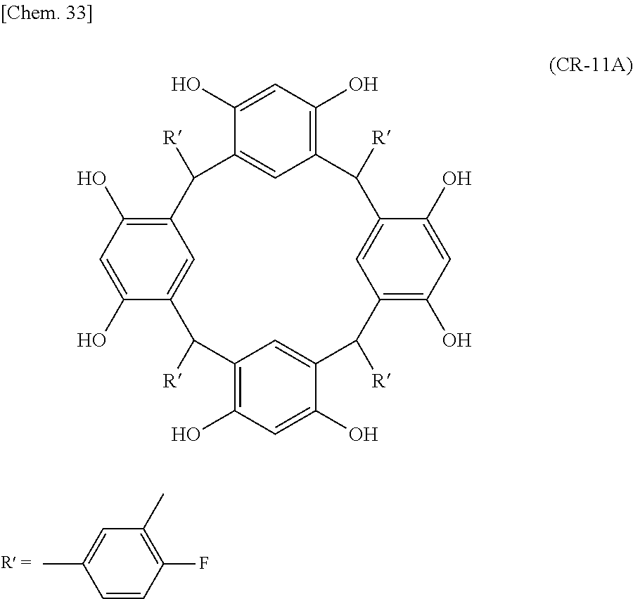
CC1=CC(C)=C(F)C=C1.C1(O)=CC(O)=C2C=C1C([R])C1=C(O)C=C(O)C(=C1)C([R])C1=C(O)C=C(O)C(=C1)C([R])C1=C(O)C=C(O)C(=C1)C2[R]
